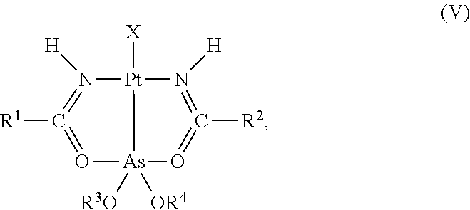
[X][Pt]12N([H])=C([R2])=O[As]1([R3O])([OR4])O=C([R1])=N2[H]
